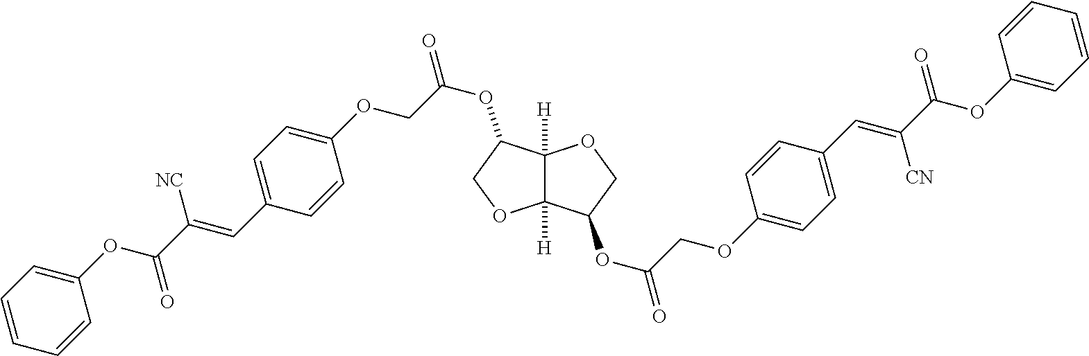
C12([H])C([H])(C(OC(COC3=CC=C(C=C(C(OC4=CC=CC=C4)=O)[CN])C=C3)=O)CO1)OCC2OC(COC1=CC=C(C=C(C(OC2=CC=CC=C2)=O)[NC])C=C1)=O
